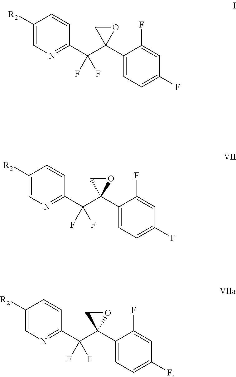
[R2]C1=CN=C(C(C2(C3=CC=C(F)C=C3F)OC2)(F)F)C=C1.[R2]C1=CN=C(C(C2(C3=CC=C(F)C=C3F)OC2)(F)F)C=C1.[R2]C1=CN=C(C(C2(C3=CC=C(F)C=C3F)OC2)(F)F)C=C1
